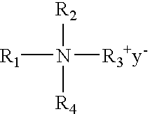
[R1]N([R2])([R4])[R3+y-]
